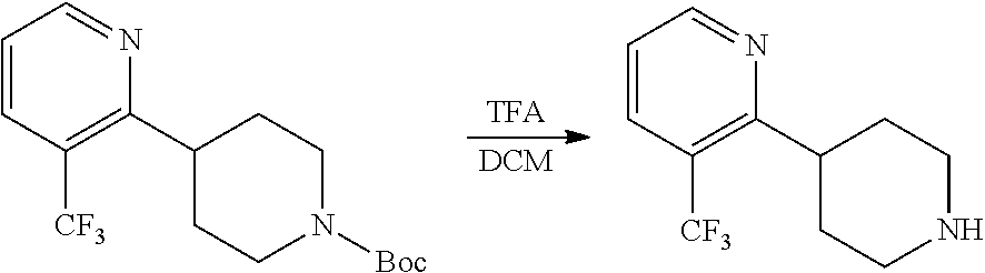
[DCM].[TFA].C1=CC([CF3])=C(C2CCN([Boc])CC2)N=C1.C1=CC([CF3])=C(C2CCNCC2)N=C1
